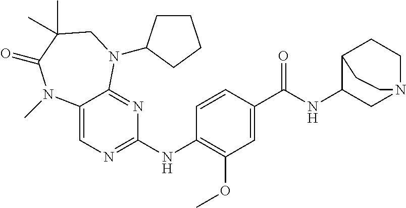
C1=CC(C(NC2CN3CCC2CC3)=O)=CC(OC)=C1NC1=NC=C2C(=N1)N(C1CCCC1)CC(C)(C)C(=O)N2C
